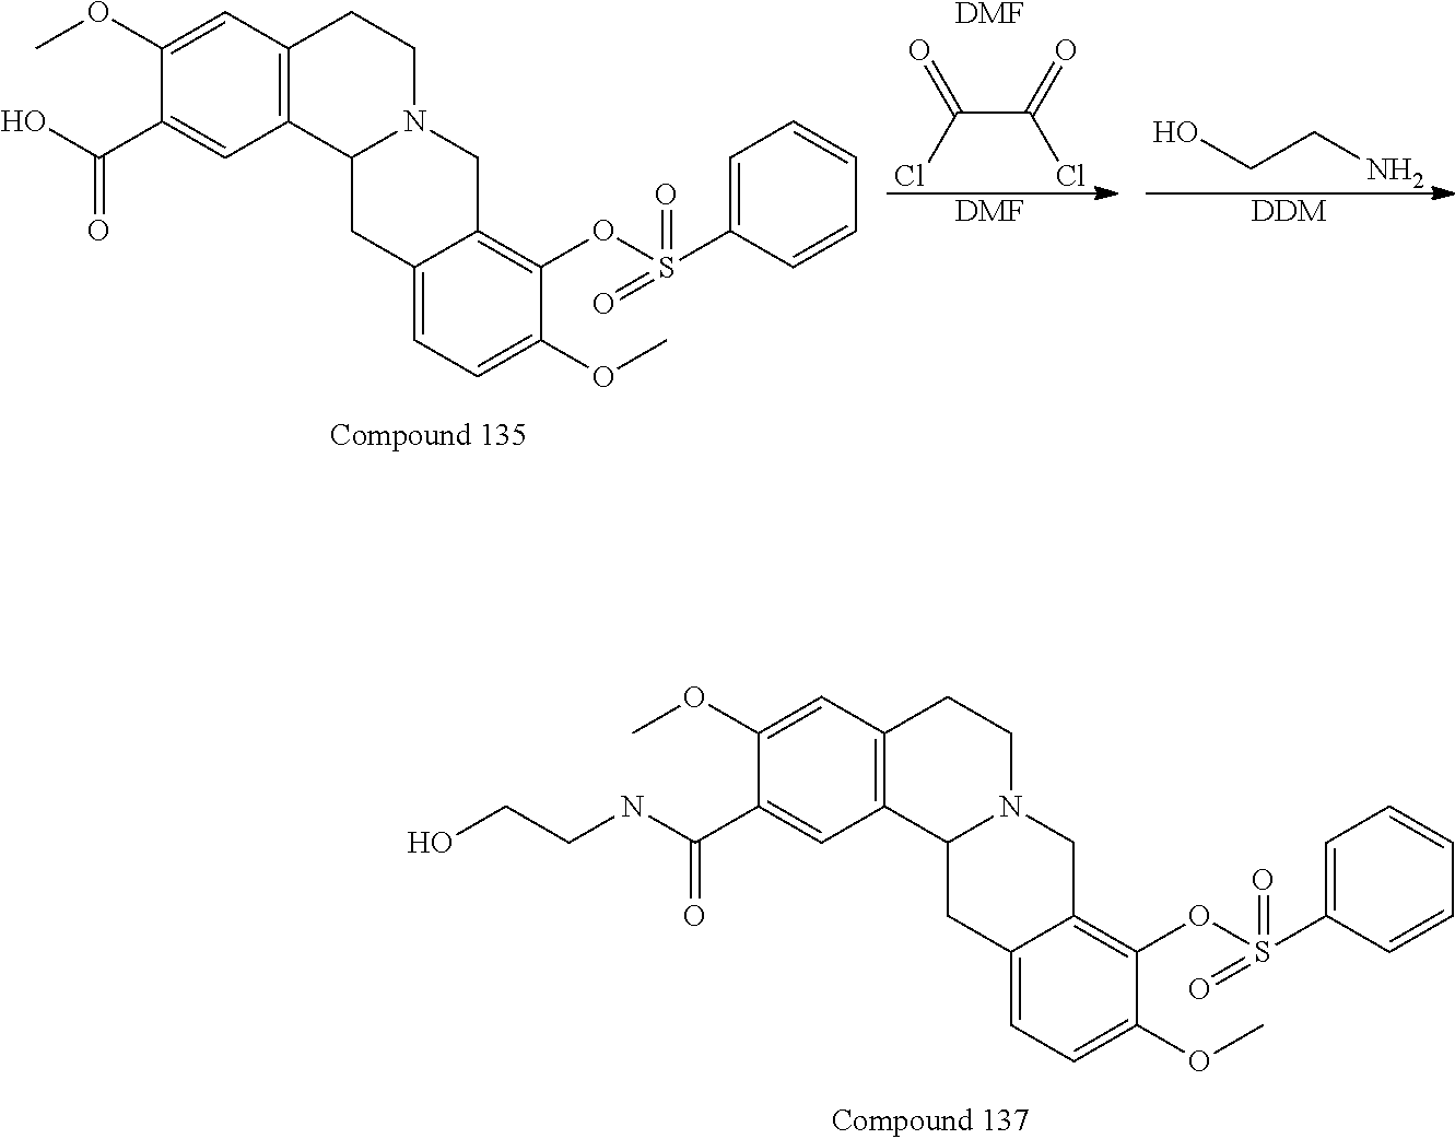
C12=C(C=C(OC)C(C(NCCO)=O)=C1)CCN1C2CC2=CC=C(OC)C(OS(C3=CC=CC=C3)(=O)=O)=C2C1.C12=C(C=C(OC)C(C(O)=O)=C1)CCN1C2CC2=CC=C(OC)C(OS(C3=CC=CC=C3)(=O)=O)=C2C1.C(C(=O)Cl)(Cl)=O.[DMF].[DMF].OCCN.[DDM]
